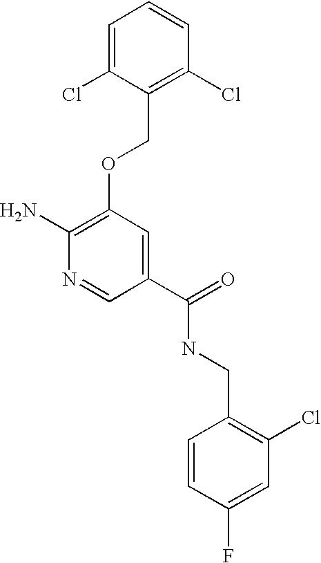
C1(Cl)=C(COC2=C(N)N=CC(C(=O)NCC3=C(Cl)C=C(F)C=C3)=C2)C(Cl)=CC=C1
